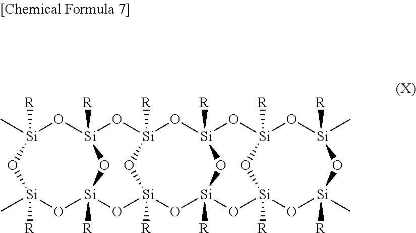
C[Si]1([R])O[Si]2([R])O[Si]3([R])O[Si]4([R])O[Si]5([R])O[Si](C)([R])O[Si](C)([R])O[Si]([R])(O[Si]([R])(O[Si]([R])(O[Si]([R])(O[Si](C)([R])O1)O2)O3)O4)O5
